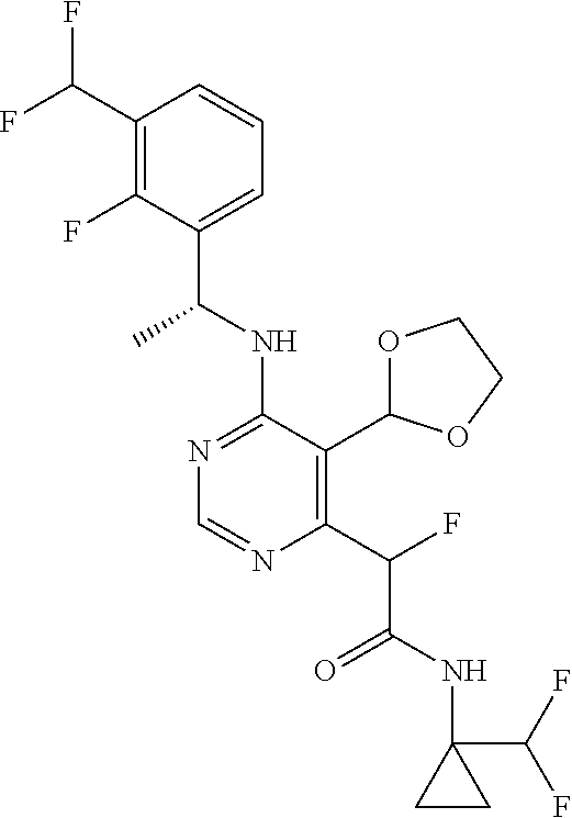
N1=C(NC(C)C2=CC=CC(C(F)F)=C2F)C(C2OCCO2)=C(C(C(=O)NC2(C(F)F)CC2)F)N=C1
